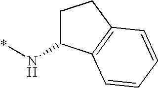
N(*)C1CCC2=C1C=CC=C2
